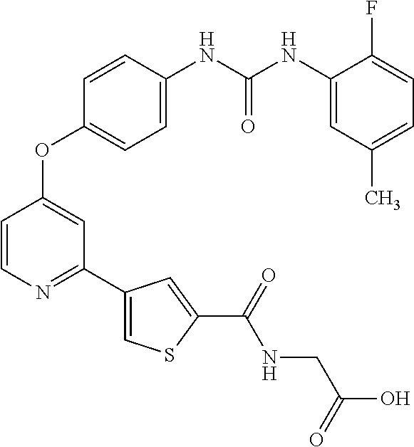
C1=C(NC(NC2=CC(C)=CC=C2F)=O)C=CC(OC2=CC(C3=CSC(C(=O)NCC(O)=O)=C3)=NC=C2)=C1
